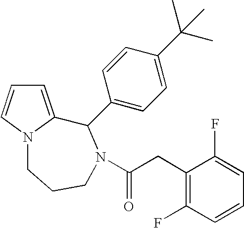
C1=C2N(C=C1)CCCN(C(CC1=C(F)C=CC=C1F)=O)C2C1=CC=C(C(C)(C)C)C=C1
